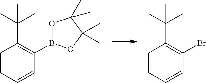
C1=CC=CC(B2OC(C)(C)C(C)(C)O2)=C1C(C)(C)C.C1=CC=CC(Br)=C1C(C)(C)C
